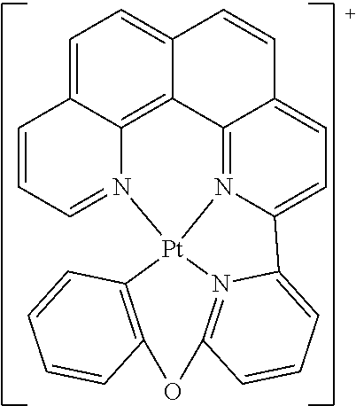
C1=C2C3=C4C(=C1)C=CC1=CC=C5N(=C41)[Pt]1(N3=CC=C2)N2=C(C=CC=C52)OC2=C1C=CC=C2
